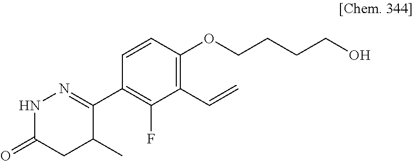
C1(C2=NNC(=O)CC2C)=C(F)C(C=C)=C(OCCCCO)C=C1
